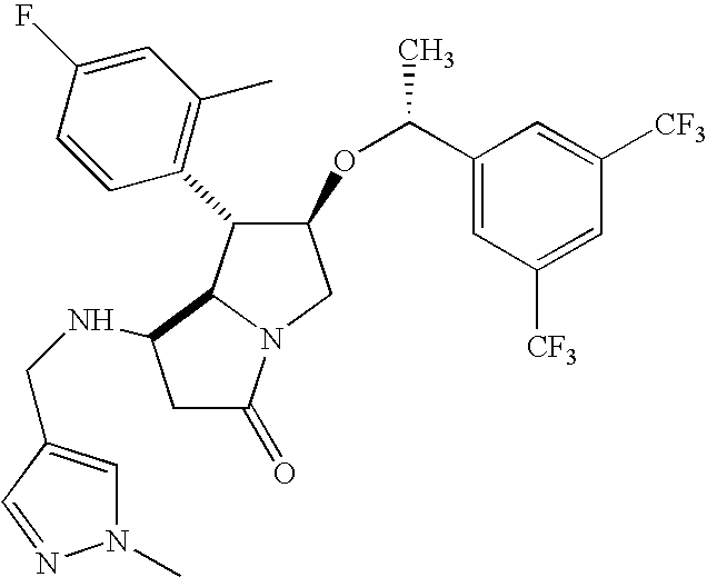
C1C(=O)N2C(C1NCC1=CN(C)N=C1)C(C1=C(C)C=C(F)C=C1)C(OC(C1=CC([CF3])=CC([CF3])=C1)C)C2
